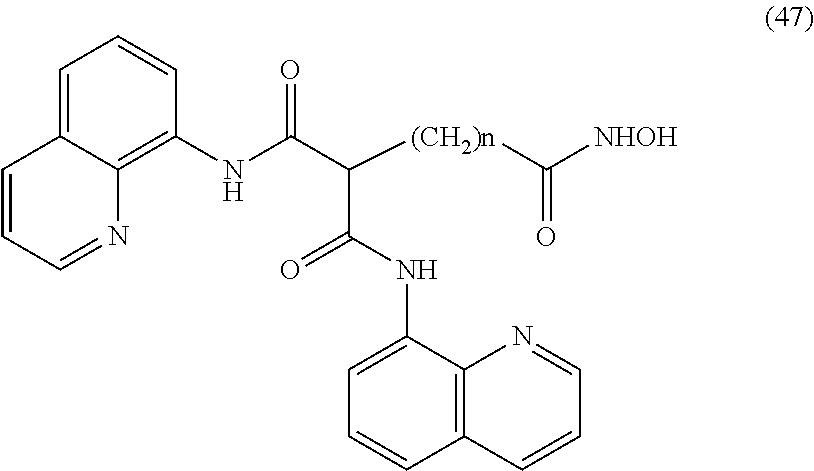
C1=C2C(=C(NC(C([(CH2)n]C([NHOH])=O)C(NC3=CC=CC4=C3N=CC=C4)=O)=O)C=C1)N=CC=C2
